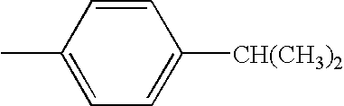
CC1=CC=C([CH(CH3)2])C=C1
